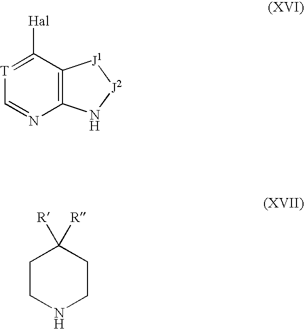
C12=C(C([Hal])=[T]C=N1)[J1][J2]N2.C1CNCCC1([R])[R]
